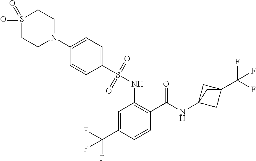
C1=C(C(F)(F)F)C=CC(C(=O)NC23CC(C(F)(F)F)(C2)C3)=C1NS(C1=CC=C(N2CCS(=O)(=O)CC2)C=C1)(=O)=O
